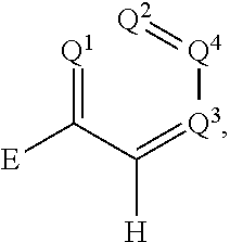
[Q1]=C(C(=[Q3][Q4]=[Q2])[H])[E]
